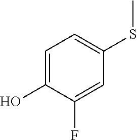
C1=C(O)C(F)=CC(SC)=C1
